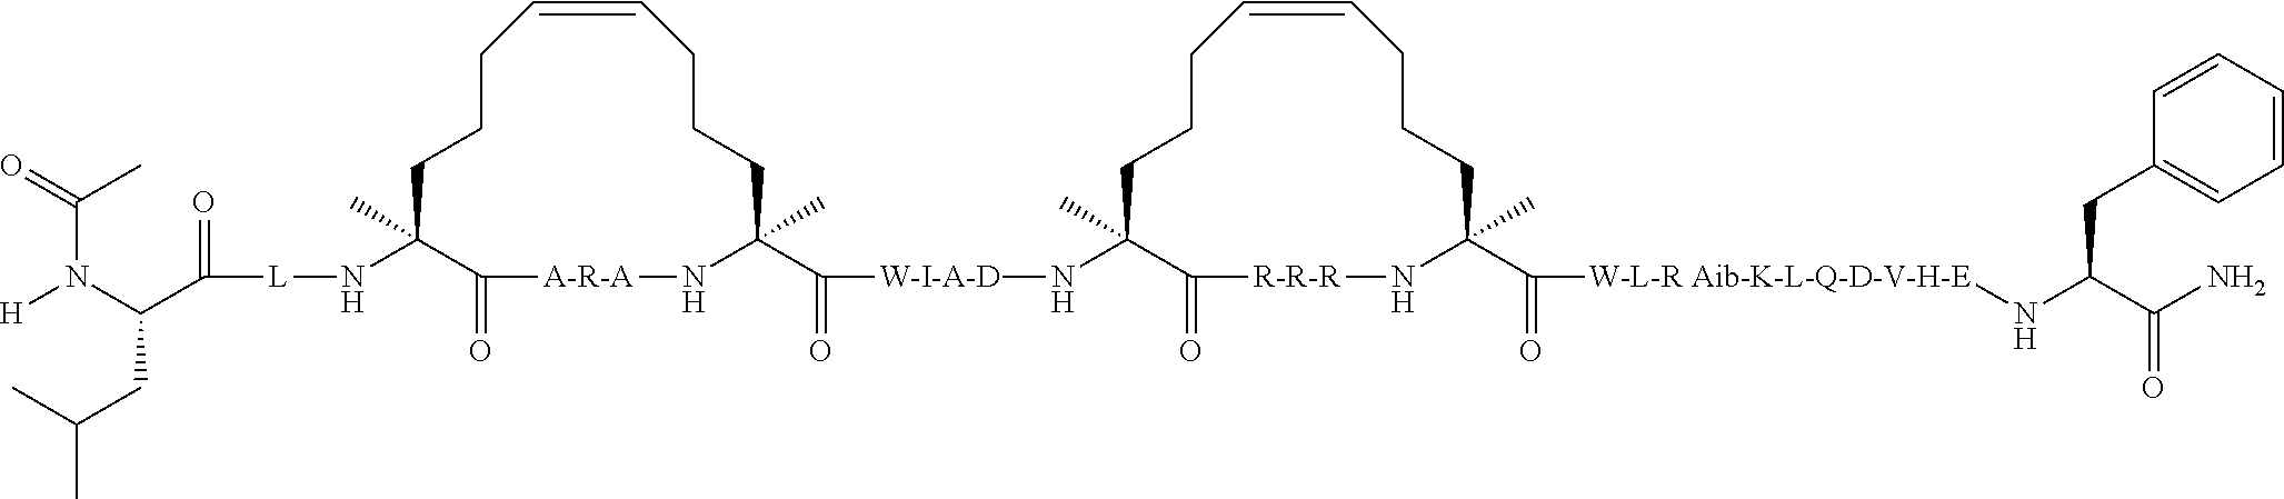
C1CCC=CCCCC(C(=O)[W-I-A-D]NC2(C)CCCC=CCCCC(C(=O)[W-L-R Aib-K-L-Q-D-V-H-E]NC(C(=O)N)CC3=CC=CC=C3)(C)N[R-R-R]C2=O)(C)N[A-R-A]C(=O)C1(C)N[L]C(C(N(C(=O)C)[H])CC(C)C)=O
